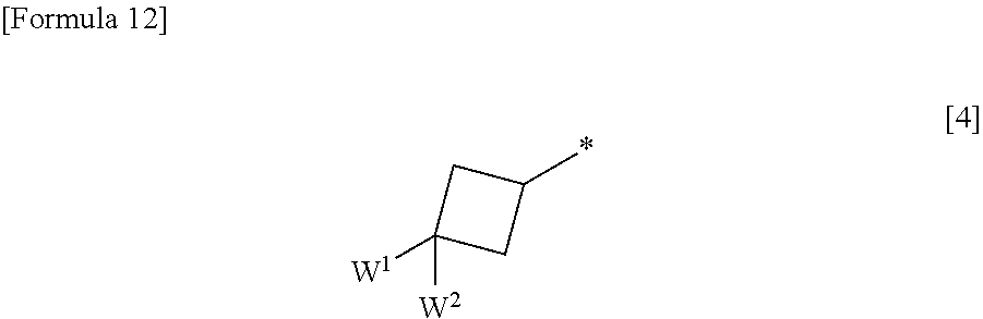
*C1CC([W1])([W2])C1
